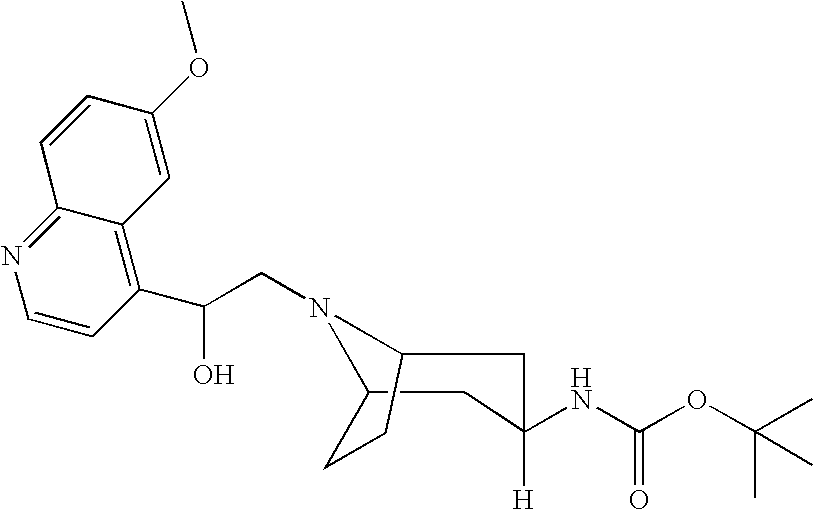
C1(OC)=CC2=C(C(O)CN3C4CCC3CC([H])(NC(OC(C)(C)C)=O)C4)C=CN=C2C=C1
